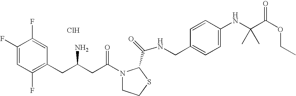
Cl.C1(F)=CC(F)=C(CC(CC(N2CCSC2C(=O)NCC2=CC=C(NC(C(OCC)=O)(C)C)C=C2)=O)N)C=C1F
